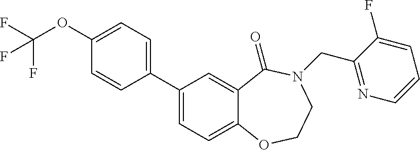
C1(OC(F)(F)F)=CC=C(C2=CC=C3C(=C2)C(=O)N(CC2=NC=CC=C2F)CCO3)C=C1
